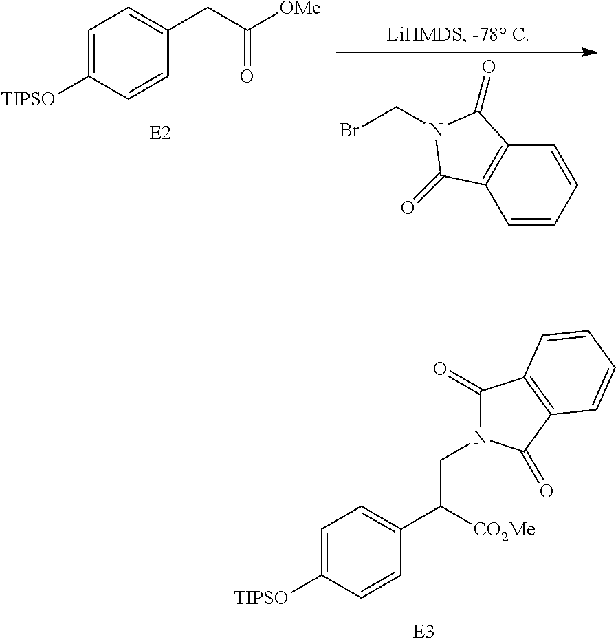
C1=C([TIPSO])C=CC(CC([OMe])=O)=C1.C1=CC=CC2=C1C(=O)N(CBr)C2=O.C1=C([TIPSO])C=CC(C([CO2Me])CN2C(=O)C3=C(C2=O)C=CC=C3)=C1
